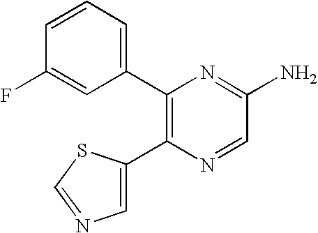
C1(C2=CC=CC(F)=C2)=C(C2=CN=CS2)N=CC(N)=N1
